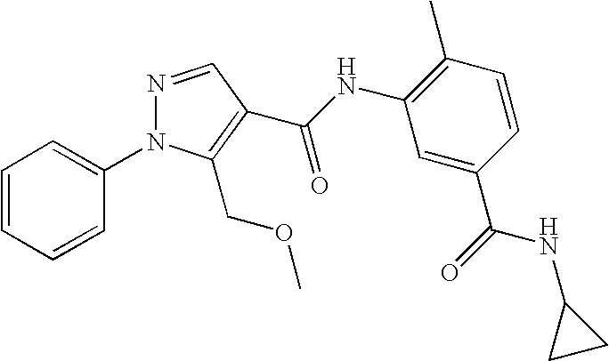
C1=CC=CC(N2N=CC(C(NC3=C(C)C=CC(C(=O)NC4CC4)=C3)=O)=C2COC)=C1
